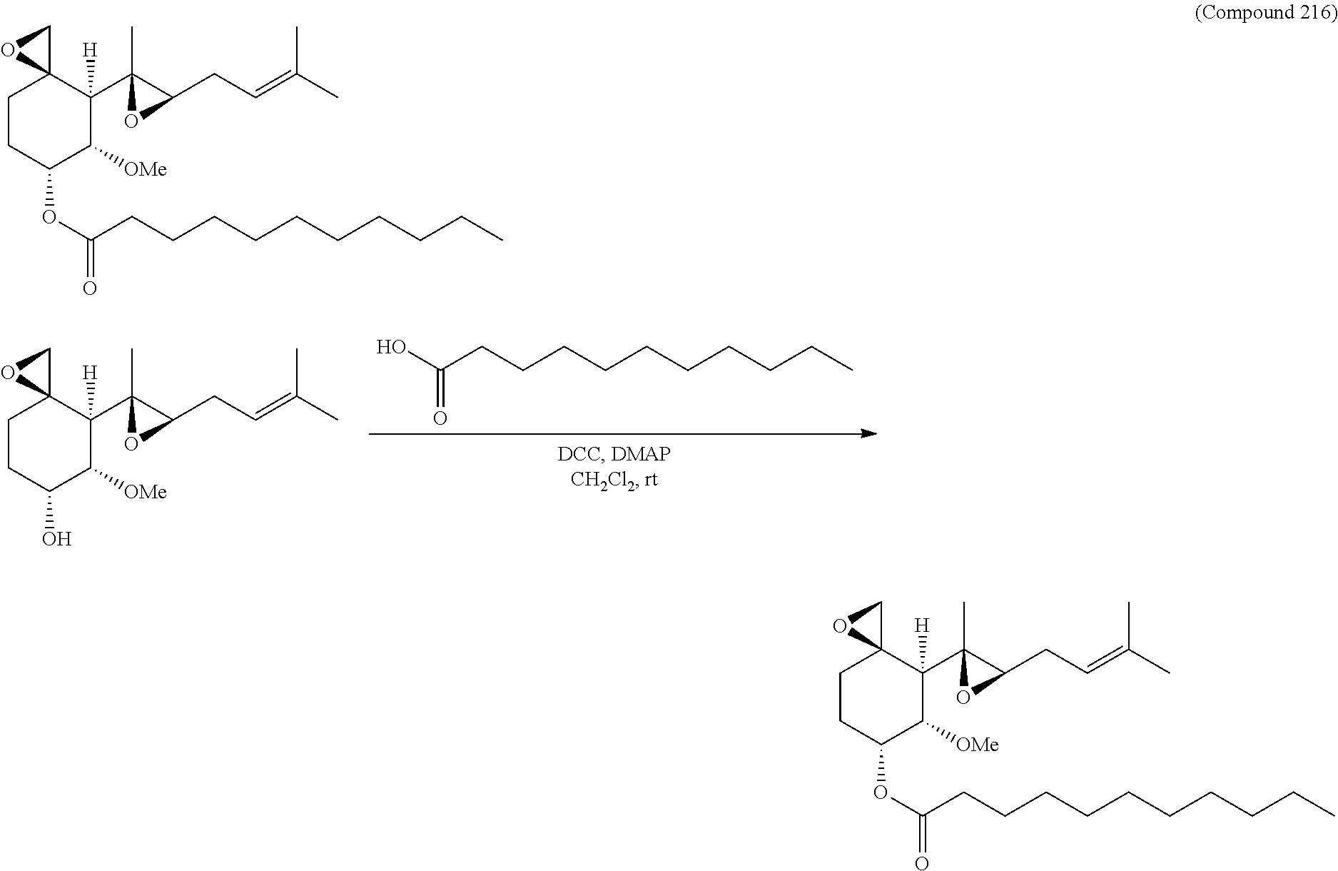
OC(CCCCCCCCCC)=O.C1CC(O)C([OMe])C(C2(C)C(CC=C(C)C)O2)([H])C12CO2.C1CC(OC(CCCCCCCCCC)=O)C([OMe])C(C2(C)C(CC=C(C)C)O2)([H])C12CO2.C1CC(OC(CCCCCCCCCC)=O)C([OMe])C(C2(C)C(CC=C(C)C)O2)([H])C12CO2
